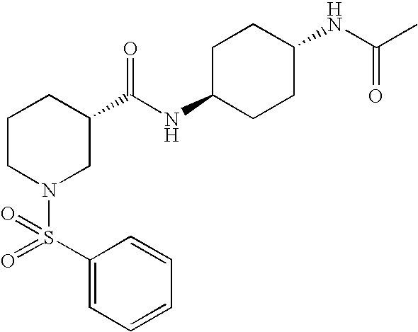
C1=CC(S(=O)(N2CC(C(NC3CCC(NC(C)=O)CC3)=O)CCC2)=O)=CC=C1
